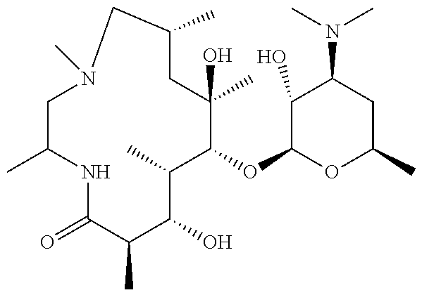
N1C(=O)C(C)C(O)C(C)C(OC2OC(C)CC(N(C)C)C2O)C(C)(O)CC(C)CN(C)CC1C
